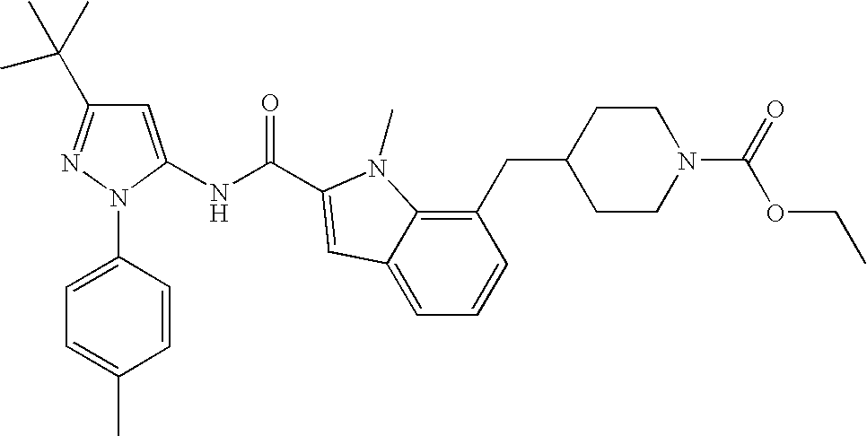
C1=C(NC(=O)C2=CC3=CC=CC(CC4CCN(C(OCC)=O)CC4)=C3N2C)N(C2=CC=C(C)C=C2)N=C1C(C)(C)C
